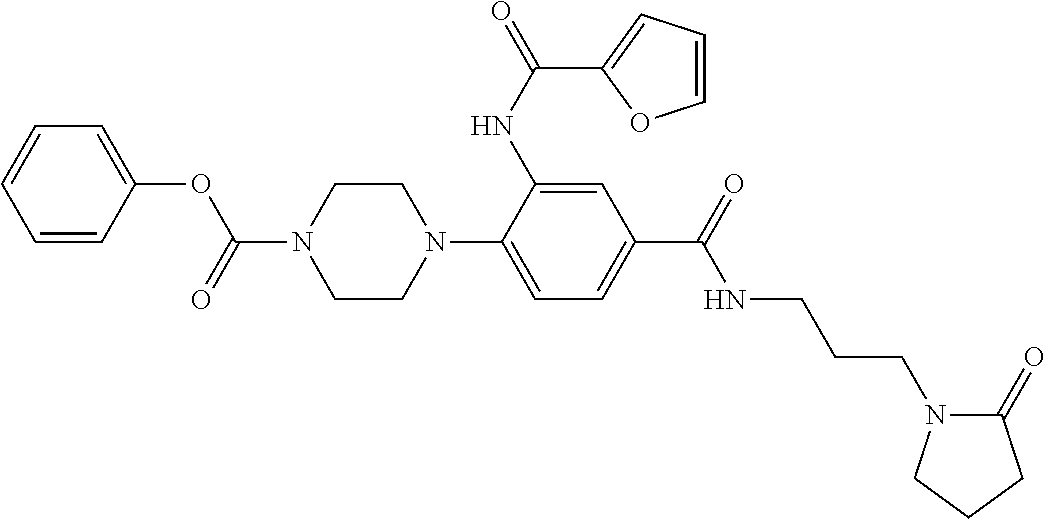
C(N1CCN(C2=CC=C(C(NCCCN3C(=O)CCC3)=O)C=C2NC(=O)C2=CC=CO2)CC1)(=O)OC1=CC=CC=C1
